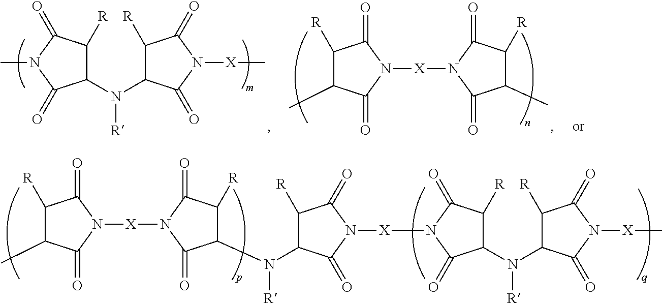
C1([R])C(C)C(=O)N([X]N2C(=O)C(N([R])C3C([R])C(=O)N([X]N4C(=O)C([R])C(N([R])C5C([R])C(=O)N([X]C)C5=O)C4=O)C3=O)C([R])C2=O)C1=O.C1(N([R])C2C([R])C(=O)N([X]C)C2=O)C([R])C(=O)N(C)C1=O.C1([R])C(C)C(=O)N([X]N2C(=O)C(C)C([R])C2=O)C1=O
